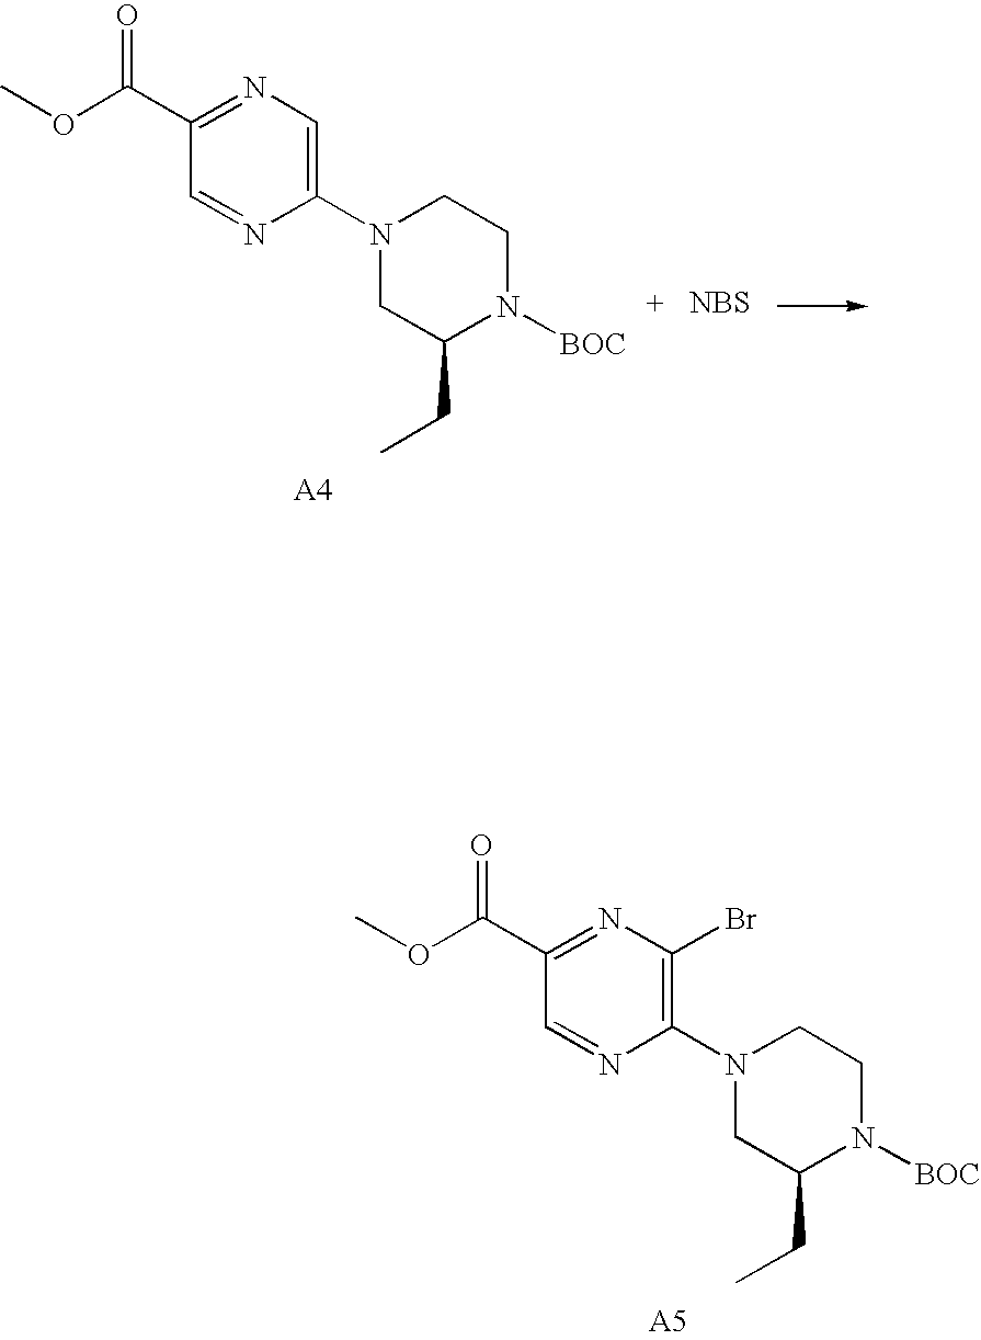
C1(C(OC)=O)=NC(Br)=C(N2CC(CC)N([BOC])CC2)N=C1.C1(C(OC)=O)=NC=C(N2CC(CC)N([BOC])CC2)N=C1.[NBS]
